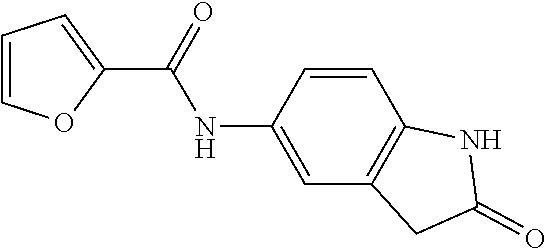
C1=C(NC(C2=CC=CO2)=O)C=CC2=C1CC(=O)N2
